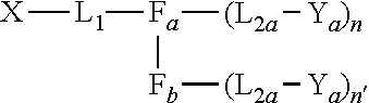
[X][L1][Fa]([(L2a][Ya)n])[Fb][(L2a][Ya)n]
